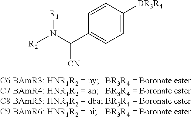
C1=CC([BR3R4])=CC=C1C(N([R1])[R2])[CN]
